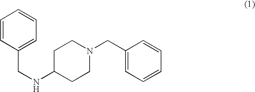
C1=CC(CNC2CCN(CC3=CC=CC=C3)CC2)=CC=C1
